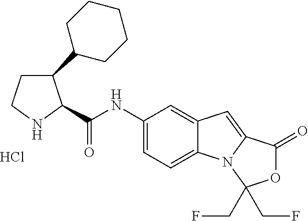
C1CNC(C(NC2=CC=C3C(=C2)C=C2N3C(CF)(CF)OC2=O)=O)C1C1CCCCC1.Cl
